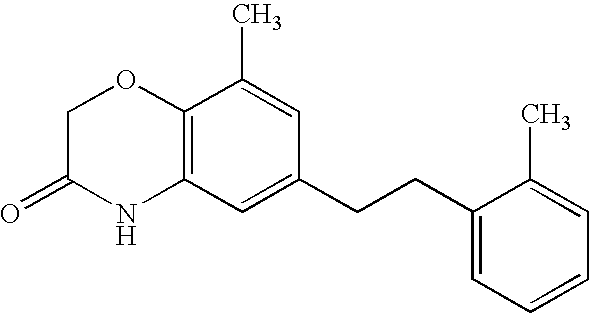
C12=C(C=C(CCC3=CC=CC=C3C)C=C1C)NC(=O)CO2
